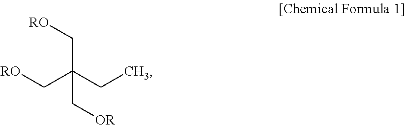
C(C(CC)(C[RO])C[OR])[RO]
